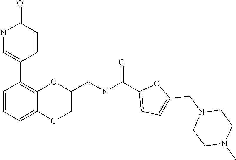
N1C=C(C2=C3C(=CC=C2)OCC(CNC(C2=CC=C(CN4CCN(C)CC4)O2)=O)O3)C=CC1=O
